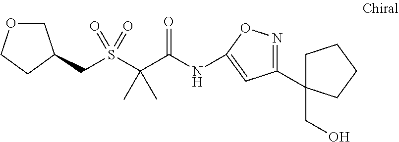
S(C(C(NC1=CC(C2(CO)CCCC2)=NO1)=O)(C)C)(=O)(=O)CC1COCC1
